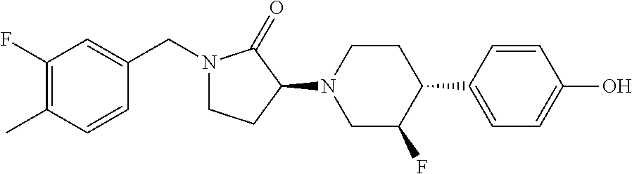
C1(F)=C(C)C=CC(CN2CCC(N3CC(F)C(C4=CC=C(O)C=C4)CC3)C2=O)=C1
